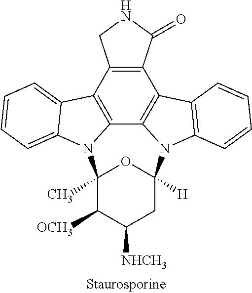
C12=C(C3=C4C5=C1C1=C(N5C5([H])OC(C)(N4C4=CC=CC=C34)C([OCH3])C([NHCH3])C5)C=CC=C1)CNC2=O
